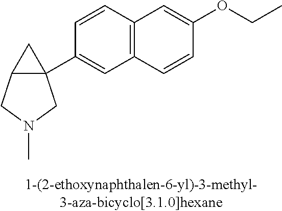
C12C(C3=CC4=C(C=C3)C=C(OCC)C=C4)(C1)CN(C)C2
